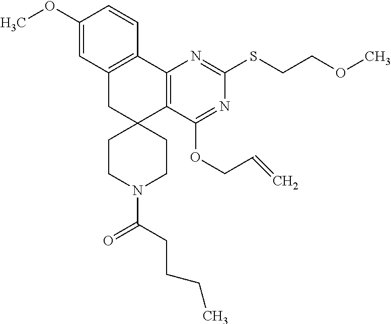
C1(OC)=CC2=C(C=C1)C1=C(C3(C2)CCN(C(=O)CCCC)CC3)C(OCC=C)=NC(SCCOC)=N1
